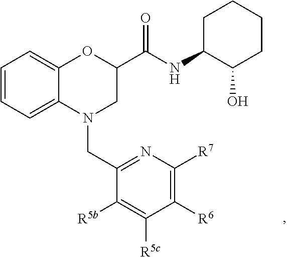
C1=CC=C2C(=C1)OC(C(NC1CCCCC1O)=O)CN2CC1=NC([R7])=C([R6])C([R5c])=C1[R5b]
